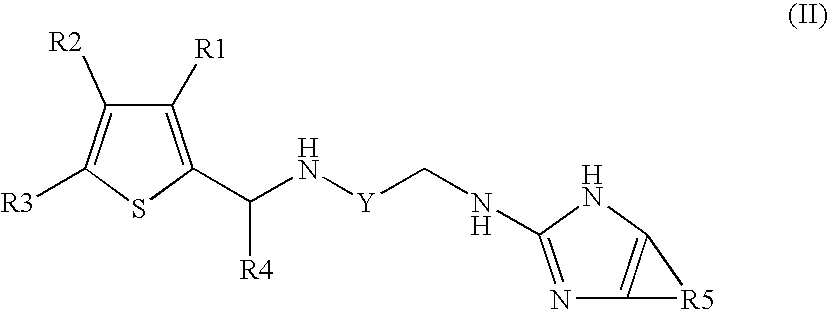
C1([R1])=C(C(N[Y]CNC2=NC3=C(N2)[R5]3)[R4])SC([R3])=C1[R2]
